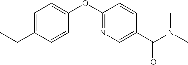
C1=C(CC)C=CC(OC2=NC=C(C(N(C)C)=O)C=C2)=C1
